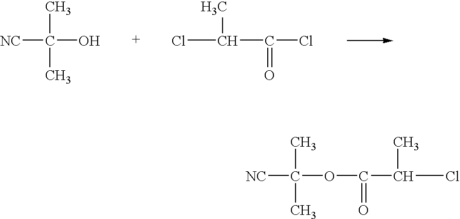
CC(O)([NC])C.C(=O)(Cl)C(Cl)C.C(=O)(C(Cl)C)OC(C)([NC])C
